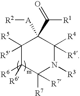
C1([R5])([R5])C([R6])([R6])C([R7])([R7])N([R3])C([R4])([R4])C1([A][R2])C([R1])=O
